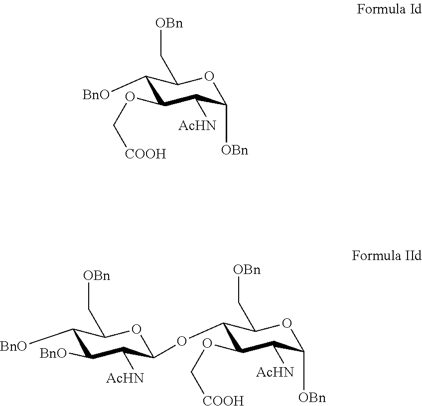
C1([BnO])C(OC[COOH])C([AcHN])C([OBn])OC1C[OBn].C1([BnO])C([BnO])C([AcHN])C(OC2C(OC[COOH])C([AcHN])C([OBn])OC2C[OBn])OC1C[OBn]
